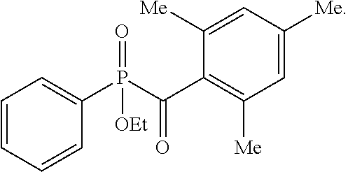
C1=CC=CC(P(C(C2=C([Me])C=C([Me])C=C2[Me])=O)([OEt])=O)=C1
